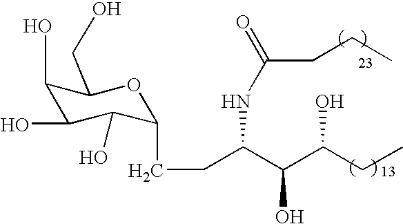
C1(O)C(O)C(O)C(CCC(C(C(CC)O)O)NC(=O)CCC)OC1CO
